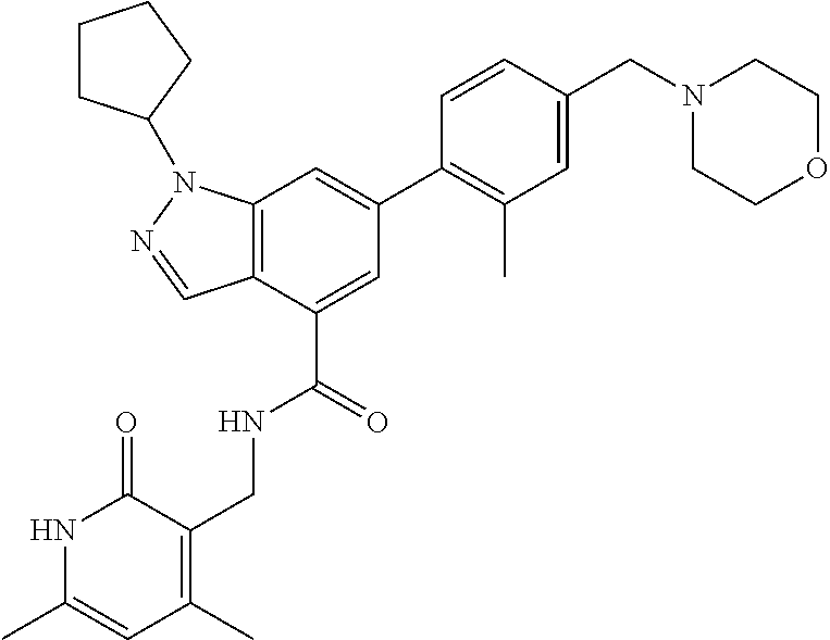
C12=C(C(C(=O)NCC3=C(C)C=C(C)NC3=O)=CC(C3=C(C)C=C(CN4CCOCC4)C=C3)=C1)C=NN2C1CCCC1
